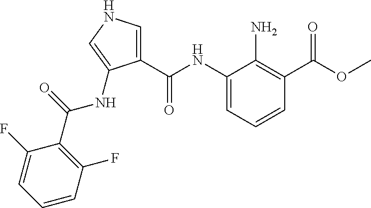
C1(C(NC2=CC=CC(C(=O)OC)=C2N)=O)=CNC=C1NC(C1=C(F)C=CC=C1F)=O
